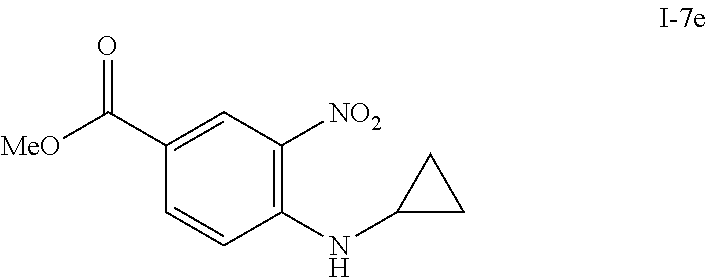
C1(C([MeO])=O)=CC([NO2])=C(NC2CC2)C=C1
